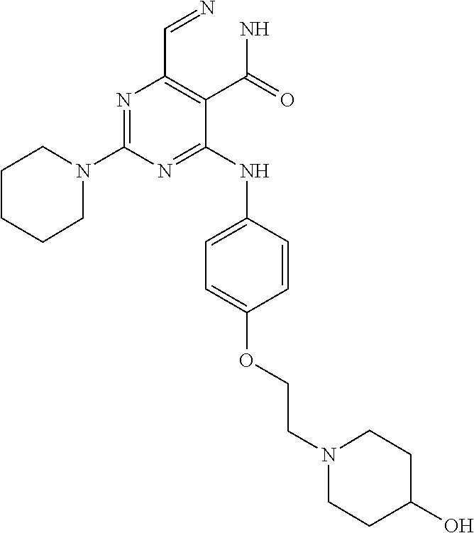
N1=C(NC2=CC=C(OCCN3CCC(O)CC3)C=C2)C(C(N)=O)=C(C=N)N=C1N1CCCCC1
